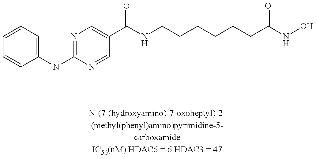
C1=CC=C(N(C2=NC=C(C(NCCCCCCC(NO)=O)=O)C=N2)C)C=C1
